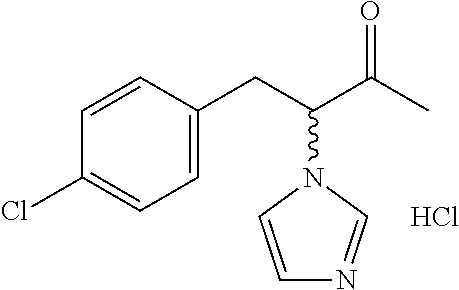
C1=CC(CC(C(C)=O)N2C=CN=C2)=CC=C1Cl.Cl
